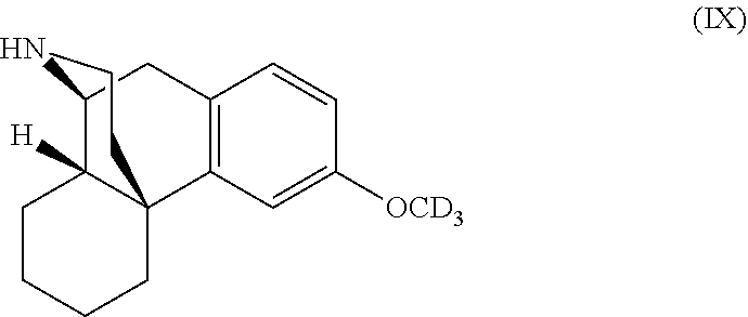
C12=C(C=C([OCD3])C=C1)C13C([H])(C(C2)NCC1)CCCC3
